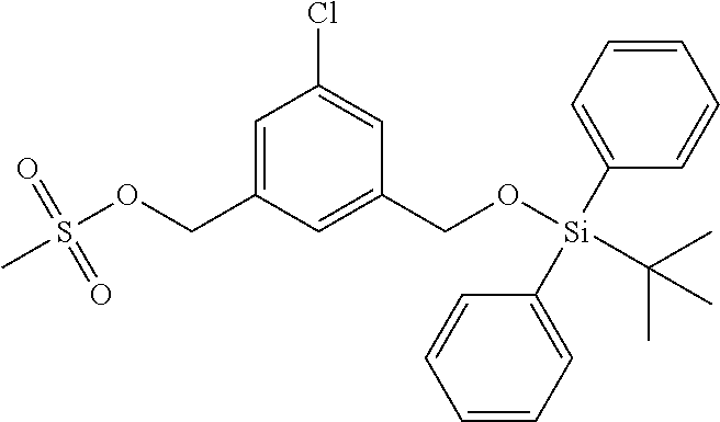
C1=C(COS(C)(=O)=O)C=C(CO[Si](C2=CC=CC=C2)(C2=CC=CC=C2)C(C)(C)C)C=C1Cl
